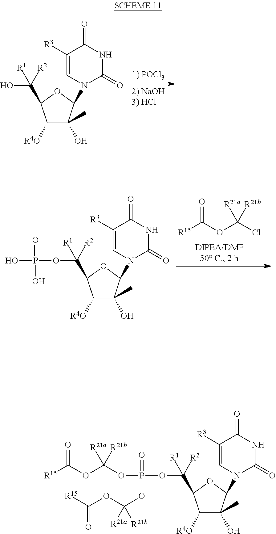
OC(C1C([R4O])C(O)(C)C(N2C(=O)NC(=O)C([R3])=C2)O1)([R1])[R2].[R15]C(OC(Cl)([R21a])[R21b])=O.O(C(C1C([R4O])C(O)(C)C(N2C(=O)NC(=O)C([R3])=C2)O1)([R1])[R2])P(O)(=O)O.O(C(C1C([R4O])C(O)(C)C(N2C(=O)NC(=O)C([R3])=C2)O1)([R1])[R2])P(OC([R21a])(OC([R15])=O)[R21b])(=O)OC(OC(=O)[R15])([R21a])[R21b]
